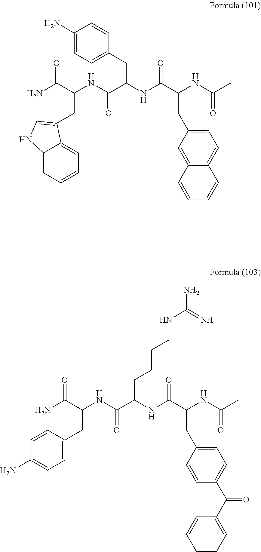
C(C(NC(C(NC(C)=O)CC1=CC=C(C(C2=CC=CC=C2)=O)C=C1)=O)C(NC(C(N)=O)CC1=CC=C(N)C=C1)=O)CCCNC(N)=N.C1(N)=CC=C(CC(NC(C(NC(C)=O)CC2=CC=C3C(=C2)C=CC=C3)=O)C(NC(C(N)=O)CC2=CNC3=CC=CC=C32)=O)C=C1
